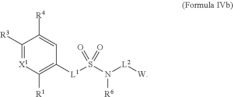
C1([R3])=[X1]C([R1])=C([L1]S(N([L2][W])[R6])(=O)=O)C=C1[R4]
